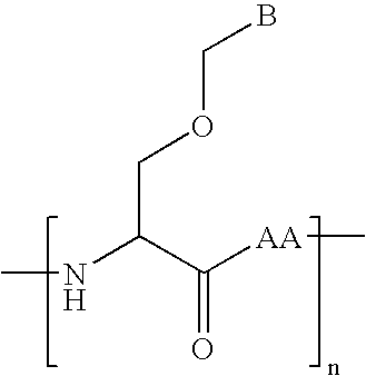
N(C(C([AA]C)=O)COCB)C
